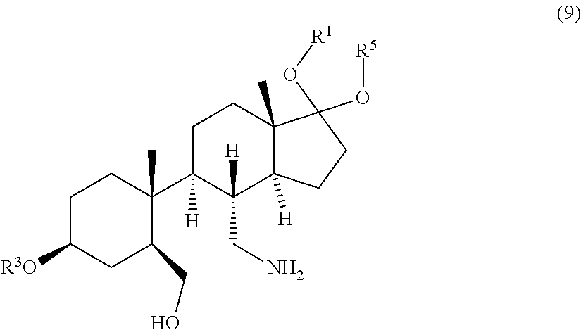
C1C([R3O])CC(CO)C(C2([H])C(CN)([H])C3([H])C(C)(CC2)C(O[R5])(O[R1])CC3)(C)C1
